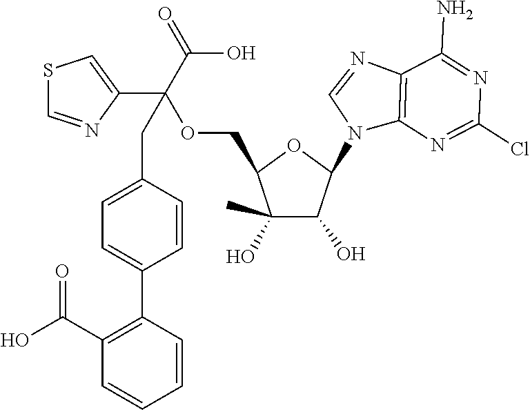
C1(C)(O)C(O)C(N2C3=C(N=C2)C(N)=NC(Cl)=N3)OC1COC(C1=CSC=N1)(C(O)=O)CC1=CC=C(C2=C(C(O)=O)C=CC=C2)C=C1
